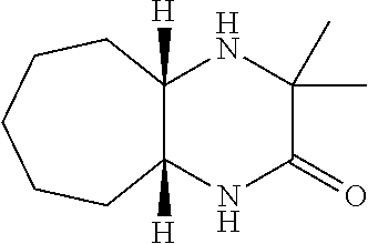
C12([H])C([H])(NC(C)(C)C(=O)N1)CCCCC2
